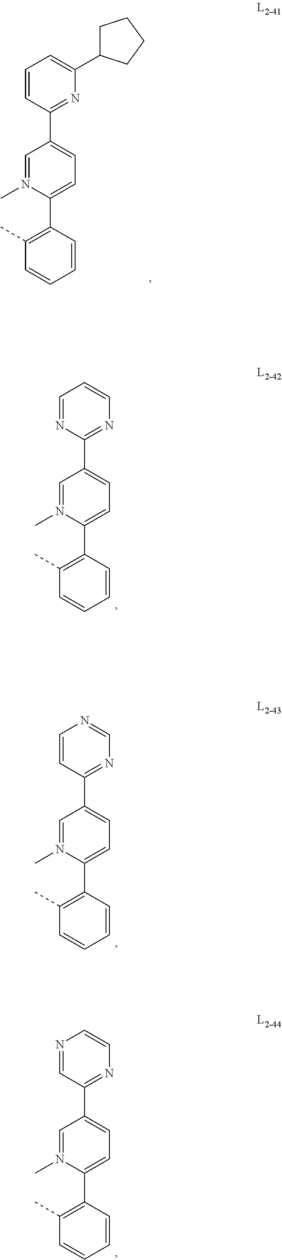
C1(C2=NC(C3CCCC3)=CC=C2)=CC=C(C2=C(C)C=CC=C2)N(C)=C1.C1(C2=NC=CC=N2)=CC=C(C2=C(C)C=CC=C2)N(C)=C1.C1(C2=NC=NC=C2)=CC=C(C2=C(C)C=CC=C2)N(C)=C1.C1(C2=NC=CN=C2)=CC=C(C2=C(C)C=CC=C2)N(C)=C1
